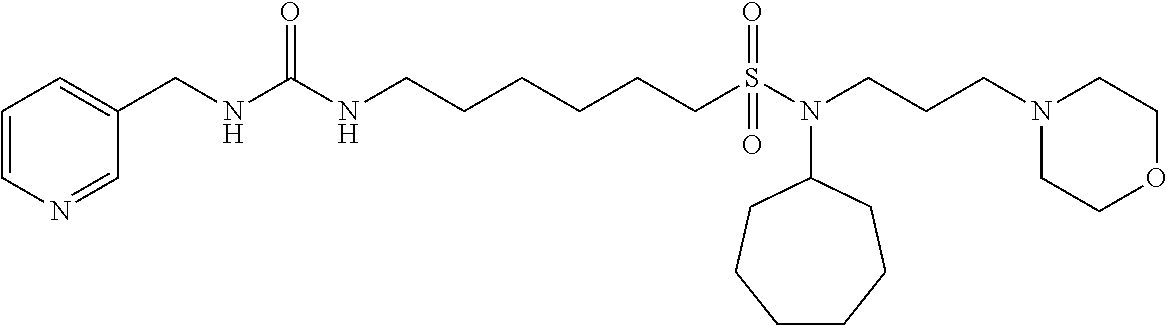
C1=CN=CC(CNC(NCCCCCCS(N(CCCN2CCOCC2)C2CCCCCC2)(=O)=O)=O)=C1
